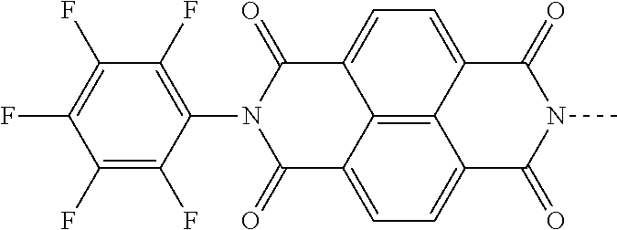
C1(F)=C(N2C(=O)C3=CC=C4C5=C3C(=CC=C5C(=O)N(C)C4=O)C2=O)C(F)=C(F)C(F)=C1F
